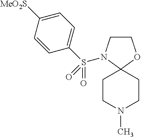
C1COC2(N1S(=O)(=O)C1=CC=C([MeO2S])C=C1)CCN(C)CC2
